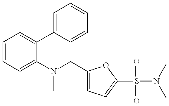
C1=CC=C(N(C)CC2=CC=C(S(=O)(=O)N(C)C)O2)C(C2=CC=CC=C2)=C1
